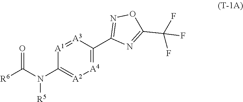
[A4]1=C(C2=NOC(C(F)(F)F)=N2)[A3]=[A1]C(N(C([R6])=O)[R5])=[A2]1
